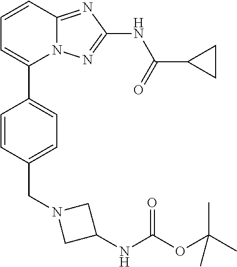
C1=CC2=NC(NC(=O)C3CC3)=NN2C(C2=CC=C(CN3CC(NC(OC(C)(C)C)=O)C3)C=C2)=C1
